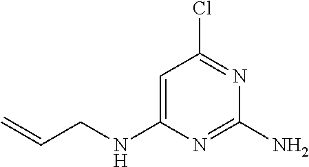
C1=C(NCC=C)N=C(N)N=C1Cl
